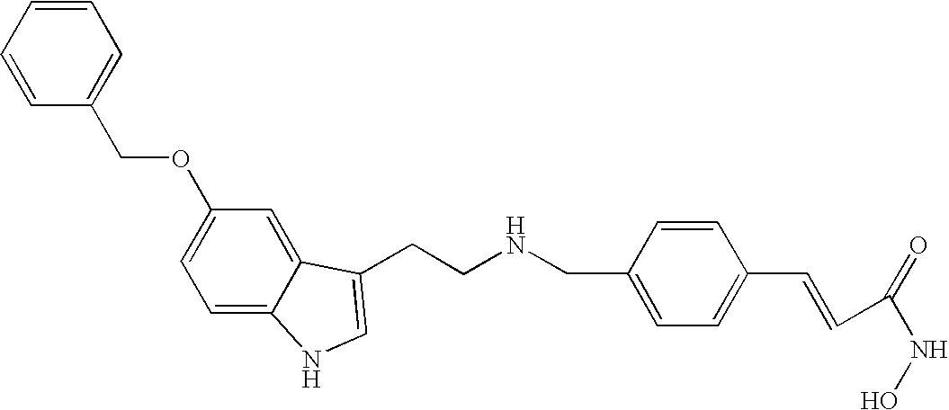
C1=CC=CC(COC2=CC=C3C(=C2)C(CCNCC2=CC=C(C=CC(=O)NO)C=C2)=CN3)=C1
